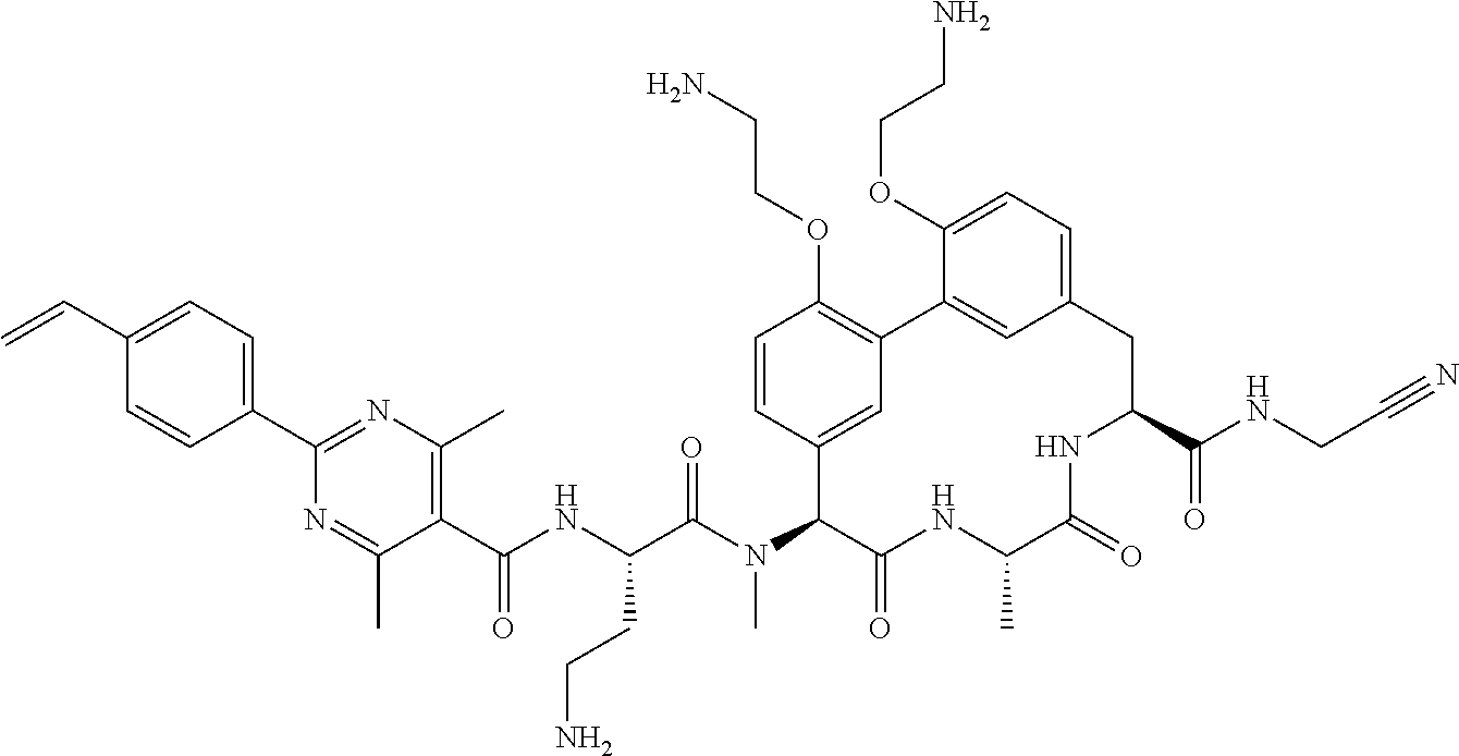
C1(C(NC(C(N(C2C(=O)NC(C)C(=O)NC(C(NCC#N)=O)CC3=CC=C(OCCN)C(=C3)C3=C(OCCN)C=CC2=C3)C)=O)CCN)=O)=C(C)N=C(C2=CC=C(C=C)C=C2)N=C1C
